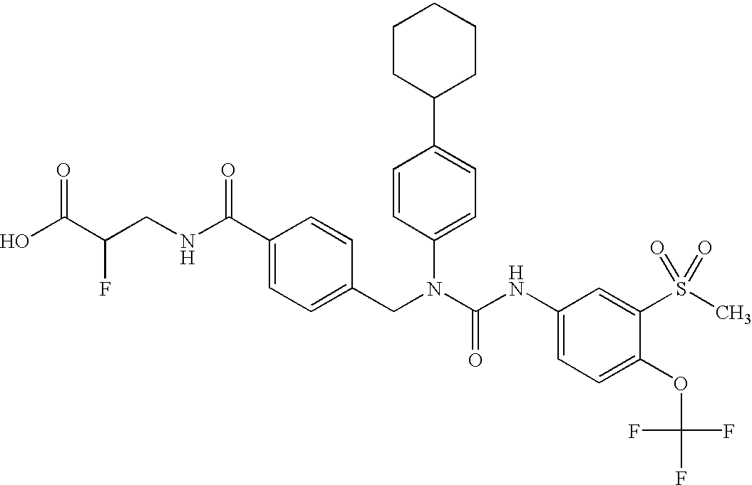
OC(C(CNC(C1=CC=C(CN(C(NC2=CC=C(OC(F)(F)F)C(S(C)(=O)=O)=C2)=O)C2=CC=C(C3CCCCC3)C=C2)C=C1)=O)F)=O
